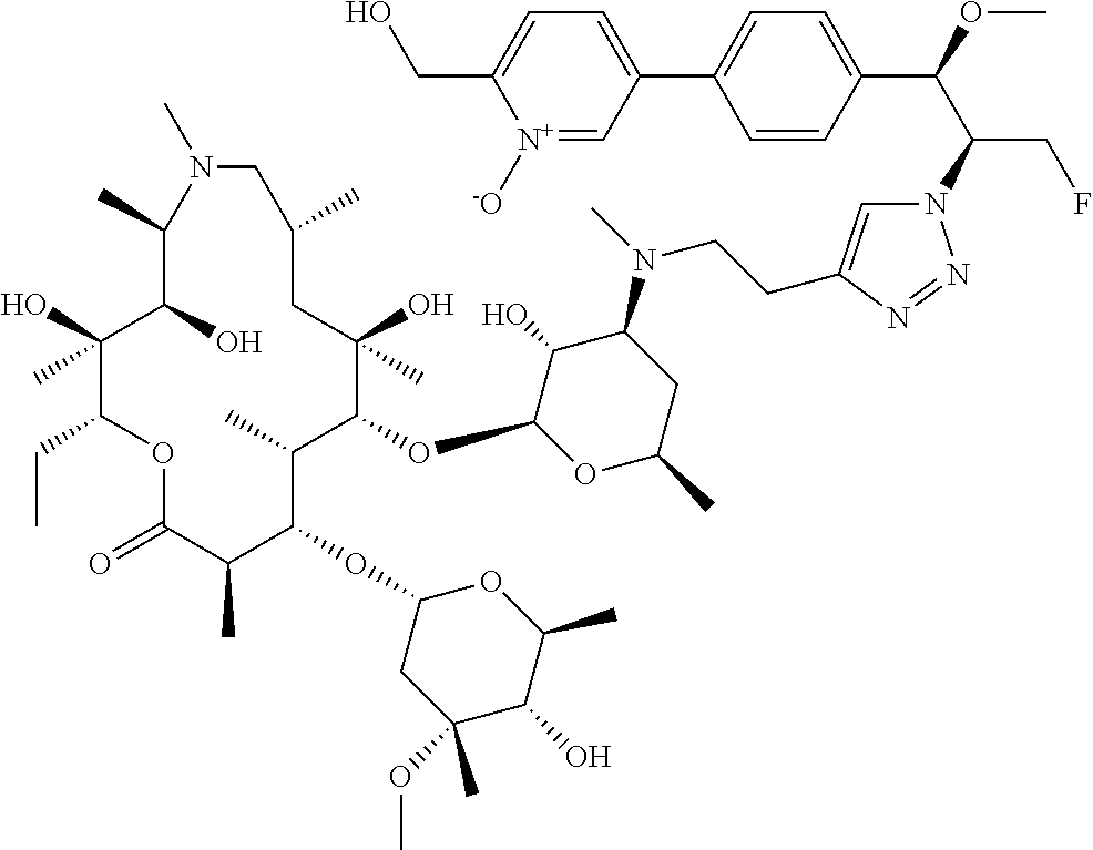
C1(O)(C)C(CC)OC(=O)C(C)C(OC2CC(OC)(C)C(O)C(C)O2)C(C)C(OC2OC(C)CC(N(C)CCC3=CN(C(C(OC)C4=CC=C(C5=CC=C(CO)[N+]([-O])=C5)C=C4)CF)N=N3)C2O)C(O)(C)CC(C)CN(C)C(C)C1O
